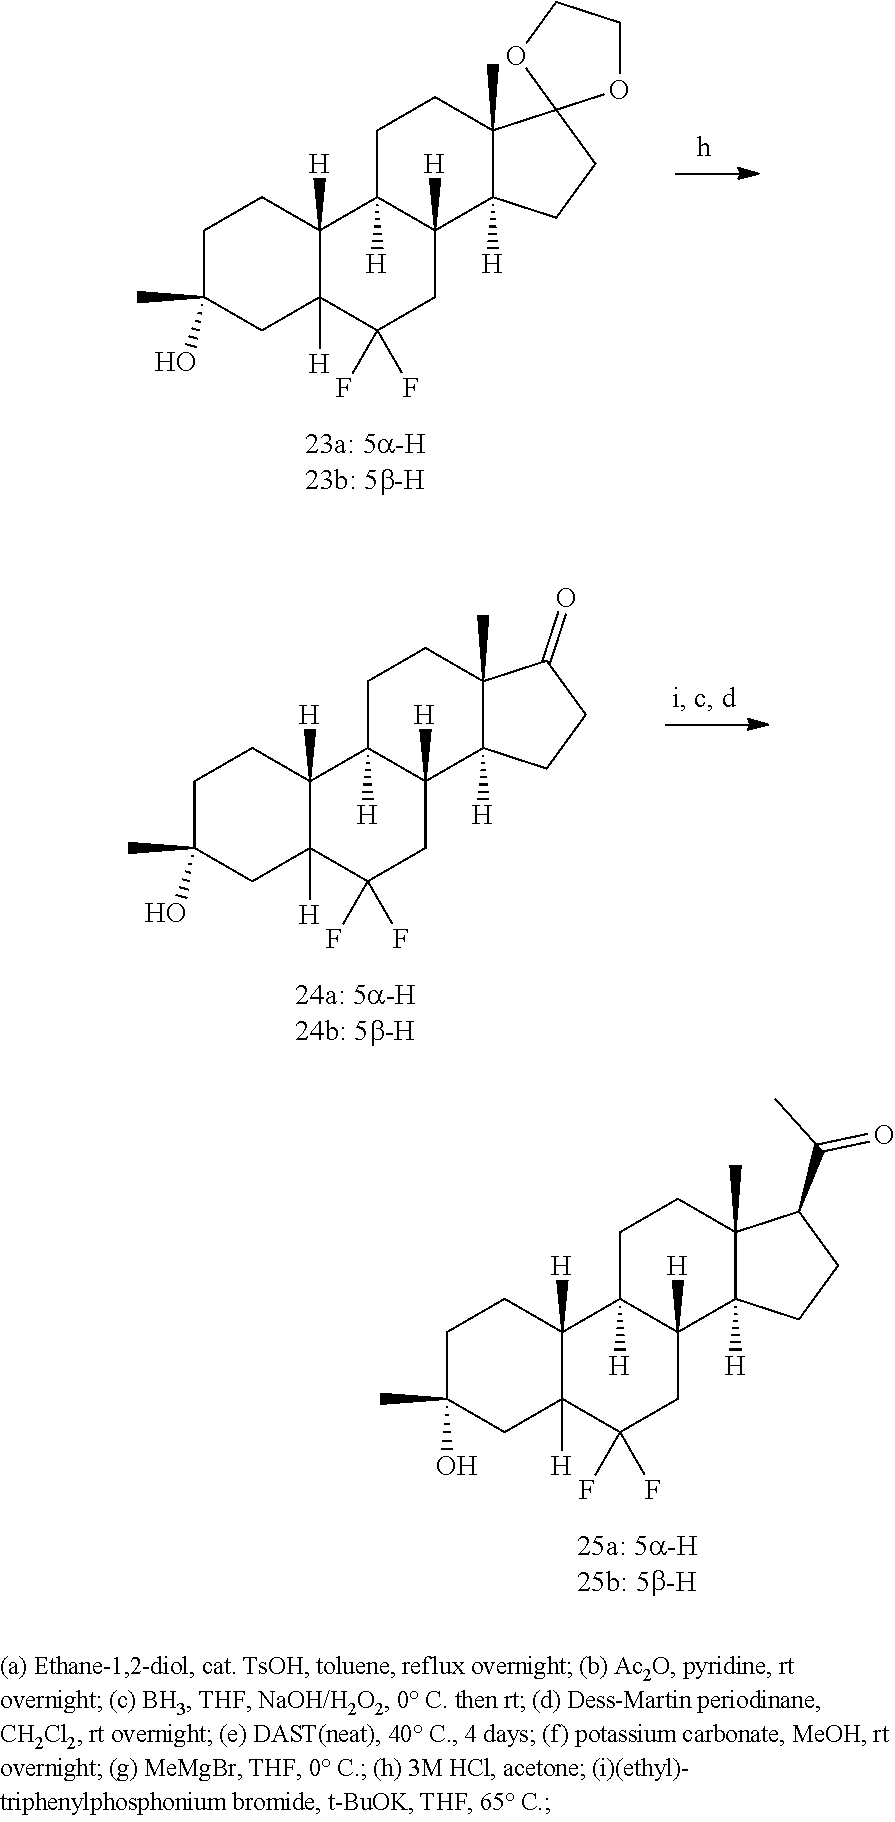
C1C(C)(O)CC2([H])C([H])(C1)C1([H])C([H])(CC2(F)F)C2([H])C(C)(CC1)C1(CC2)OCCO1.C1C(C)(O)CC2([H])C([H])(C1)C1([H])C([H])(CC2(F)F)C2([H])C(C)(CC1)C(=O)CC2.C1C(C)(O)CC2([H])C([H])(C1)C1([H])C([H])(CC2(F)F)C2([H])C(C)(CC1)C(C(C)=O)CC2
